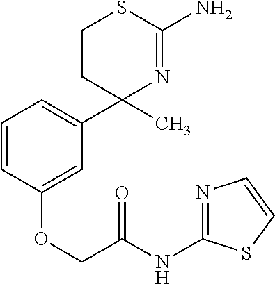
C1=CC(OCC(NC2=NC=CS2)=O)=CC(C2(C)CCSC(N)=N2)=C1
